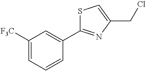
C1([F3C])=CC=CC(C2=NC(CCl)=CS2)=C1
